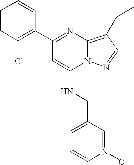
C1(C2=NC3=C(CC)C=NN3C(NCC3=CC=CN(O)=C3)=C2)=C(Cl)C=CC=C1
